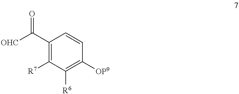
[OHC]C(C1=C([R7])C([R6])=C([OP9])C=C1)=O
